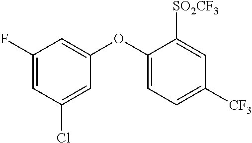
C1(F)=CC(Cl)=CC(OC2=CC=C([CF3])C=C2[SO2CF3])=C1
